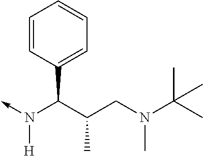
N([H])(C(C1=CC=CC=C1)C(CN(C)C(C)(C)C)C)->C
